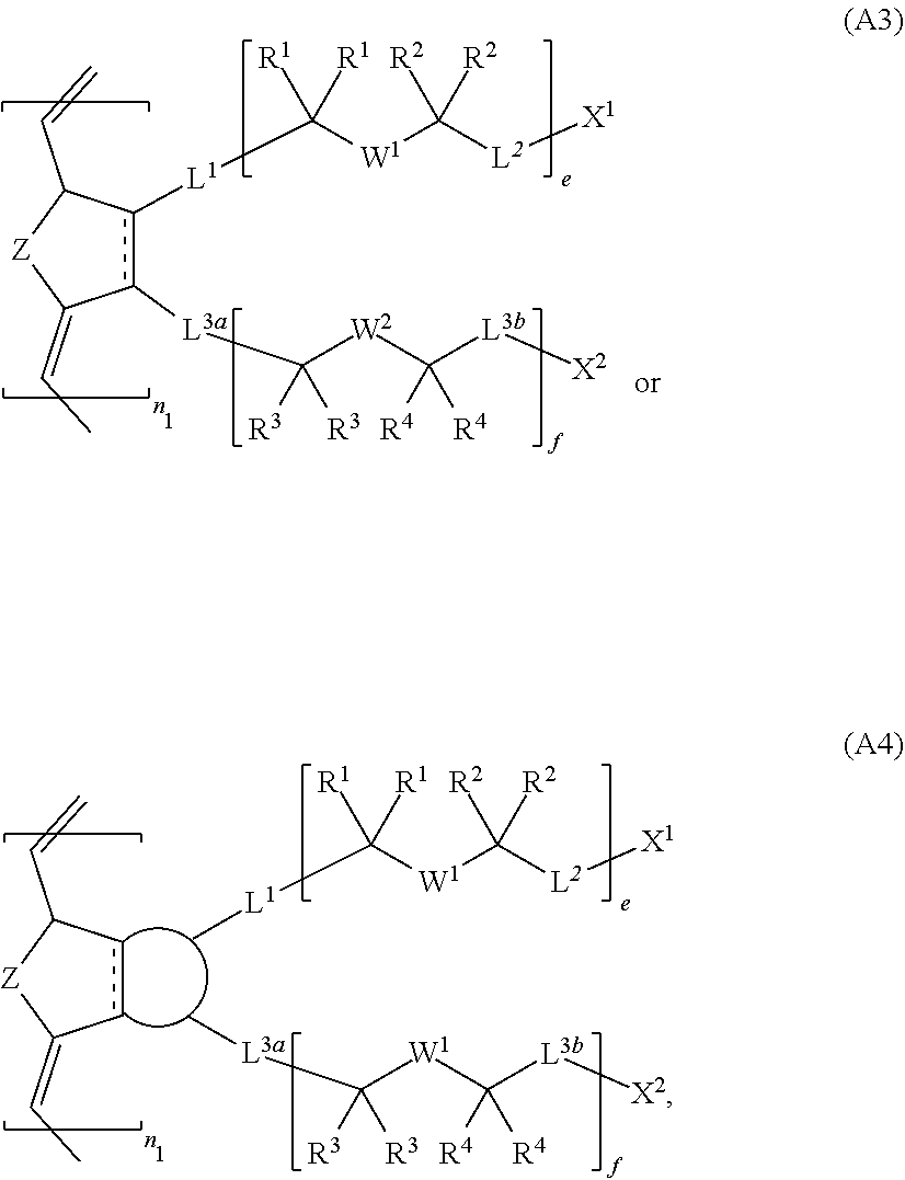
[L1](C([W1]C([L2][X1])([R2])[R2])([R1])[R1])c1c([L3a]C([W2]C([L3b][X2])([R4])[R4])([R3])[R3])C(=CC)[Z]C1C=C.c1cC(C=C)[Z]C1=CC.[L1](C([W1]C([L2][X1])([R2])[R2])([R1])[R1])C.[L3a](C([W1]C([L3b][X2])([R4])[R4])([R3])[R3])C
